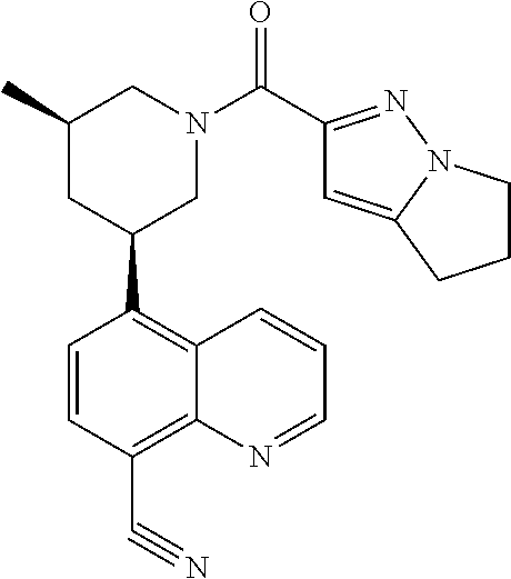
C1(C2CN(C(C3=NN4C(=C3)CCC4)=O)CC(C)C2)=C2C(=C(C#N)C=C1)N=CC=C2
